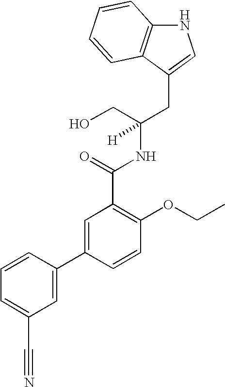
N1C2=C(C(CC(NC(C3=C(OCC)C=CC(C4=CC(C#N)=CC=C4)=C3)=O)(CO)[H])=C1)C=CC=C2
